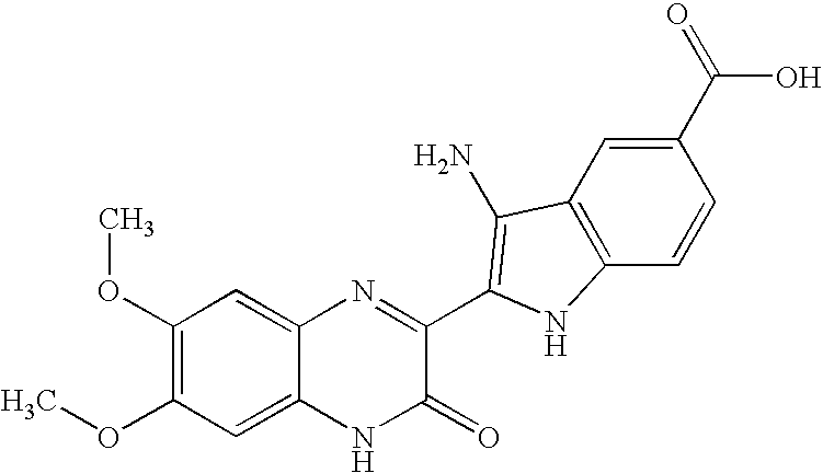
C1=C2C(=CC(OC)=C1OC)N=C(C1=C(N)C3=C(C=CC(C(=O)O)=C3)N1)C(=O)N2
